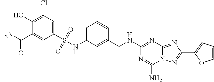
C1(C(=O)N)=CC(S(=O)(=O)NC2=CC=CC(CNC3=NC4=NC(C5=CC=CO5)=NN4C(N)=N3)=C2)=CC(Cl)=C1O
